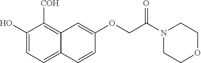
C1(O)=CC=C2C(=C1[COH])C=C(OCC(N1CCOCC1)=O)C=C2
